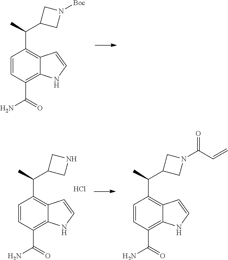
C1=CC(C(N)=O)=C2C(=C1C(C)C1CN([Boc])C1)C=CN2.C1=CC(C(N)=O)=C2C(=C1C(C)C1CNC1)C=CN2.C1=CC(C(N)=O)=C2C(=C1C(C)C1CN(C(C=C)=O)C1)C=CN2.Cl
